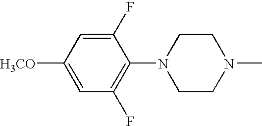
C1(F)=CC([H3CO])=CC(F)=C1N1CCN(C)CC1
